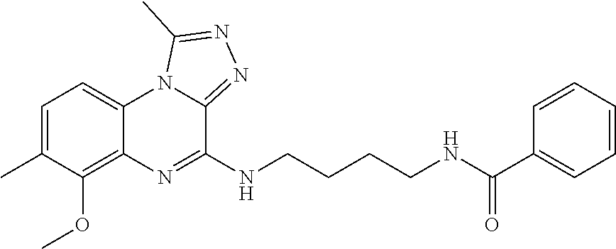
C1=C(C)C(OC)=C2C(=C1)N1C(=NN=C1C)C(NCCCCNC(C1=CC=CC=C1)=O)=N2
